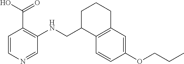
C1=CN=CC(NCC2C3=C(CCC2)C=C(OCCC)C=C3)=C1C(O)=O
